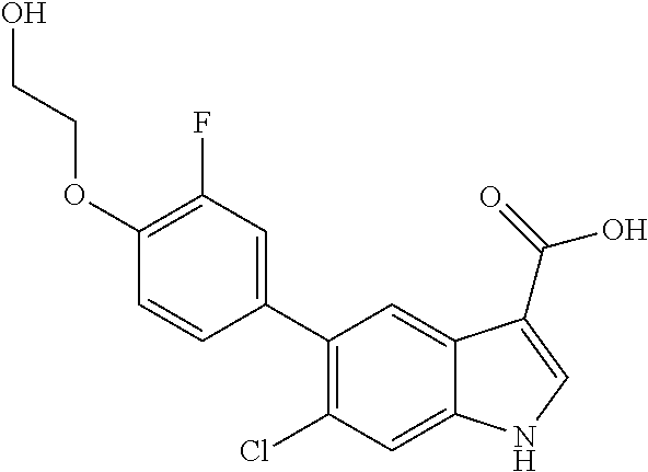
C1(C2=C(Cl)C=C3C(=C2)C(C(=O)O)=CN3)=CC(F)=C(OCCO)C=C1
